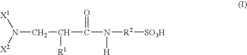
N(CC([R1])C(=O)N([H])[R2][SO3H])([X2])[X1]
